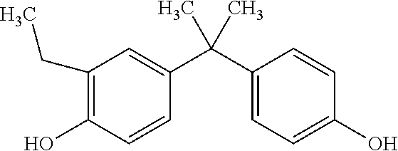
C1(CC)=C(O)C=CC(C(C2=CC=C(O)C=C2)(C)C)=C1
